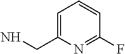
C1=C(CN)N=C(F)C=C1
